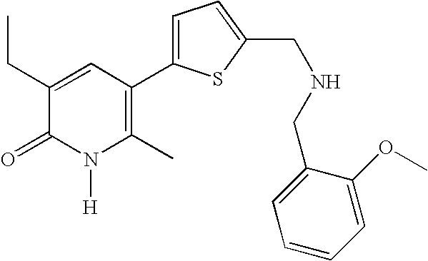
C1(CC)=CC(C2=CC=C(CNCC3=CC=CC=C3OC)S2)=C(C)N([H])C1=O
